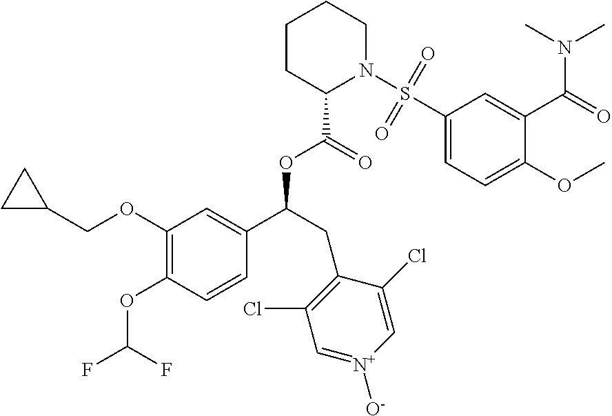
C1(OCC2CC2)=C(OC(F)F)C=CC(C(CC2=C(Cl)C=[N+]([O-])C=C2Cl)OC(C2N(S(C3=CC=C(OC)C(C(=O)N(C)C)=C3)(=O)=O)CCCC2)=O)=C1
